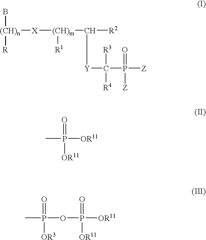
[(CH)n]([X][(CH)m](C([R2])[Y]C(P([Z])([Z])=O)([R3])[R4])[R1])(B)[R].CP([OR11])([OR11])=O.CP(OP([OR11])(=O)[OR11])([OR3])=O
